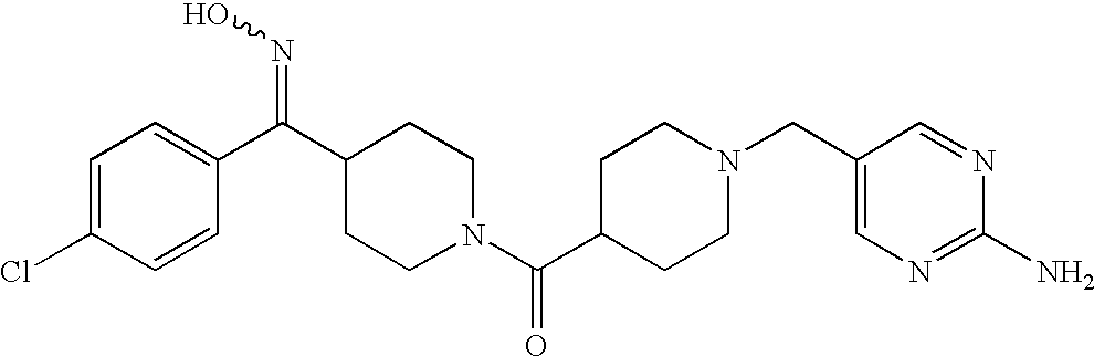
C1=C(Cl)C=CC(C(C2CCN(C(C3CCN(CC4=CN=C(N)N=C4)CC3)=O)CC2)=NO)=C1
